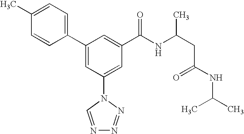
C1(C2=CC(N3C=NN=N3)=CC(C(NC(CC(NC(C)C)=O)C)=O)=C2)=CC=C(C)C=C1
